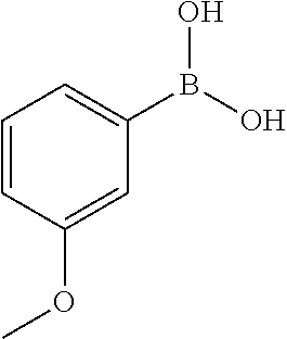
C1=CC(OC)=CC(B(O)O)=C1
